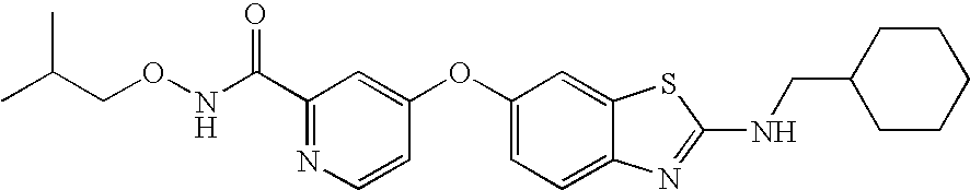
C1(C(NOCC(C)C)=O)=NC=CC(OC2=CC=C3C(=C2)SC(NCC2CCCCC2)=N3)=C1
